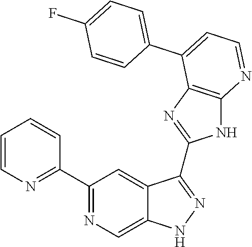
C1(C2=NC=C3C(=C2)C(C2=NC4=C(N2)N=CC=C4C2=CC=C(F)C=C2)=NN3)=NC=CC=C1
